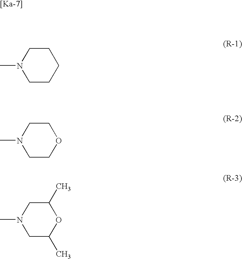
C1CCCCN1C.C1COCCN1C.C1C(C)OC(C)CN1C
